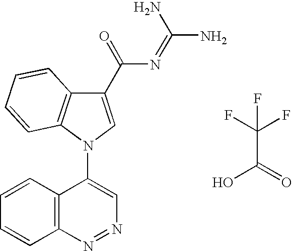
C1(C(N=C(N)N)=O)=CN(C2=CN=NC3=C2C=CC=C3)C2=C1C=CC=C2.FC(C(O)=O)(F)F
